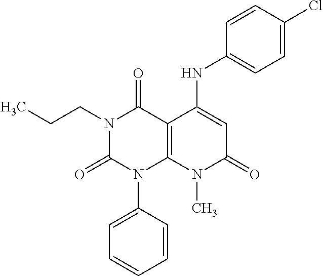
C(CC)N1C(=O)N(C2=CC=CC=C2)C2=C(C1=O)C(NC1=CC=C(Cl)C=C1)=CC(=O)N2C
